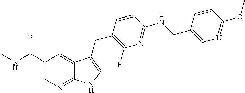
C1(C(NC)=O)=CN=C2C(=C1)C(CC1=C(F)N=C(NCC3=CN=C(OC)C=C3)C=C1)=CN2
